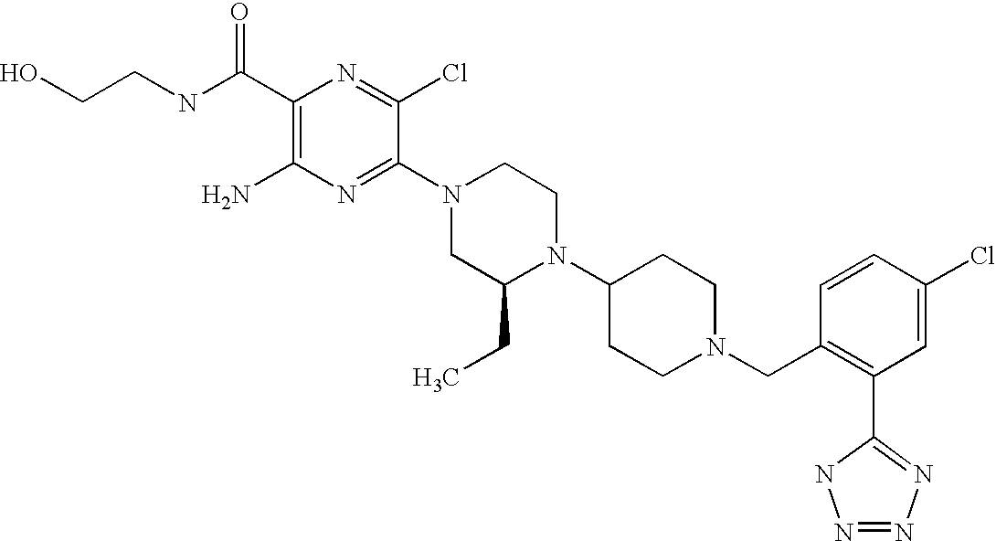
C1(C(NCCO)=O)=C(N)N=C(N2CC(CC)N(C3CCN(CC4=C(C5=NN=NN5)C=C(Cl)C=C4)CC3)CC2)C(Cl)=N1
